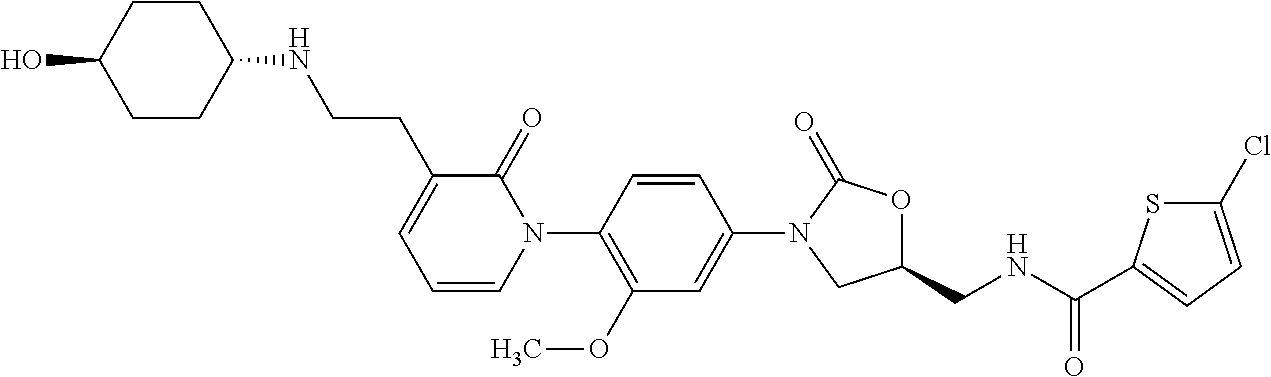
C1CC(O)CCC1NCCC1=CC=CN(C2=C(OC)C=C(N3CC(CNC(=O)C4=CC=C(Cl)S4)OC3=O)C=C2)C1=O
